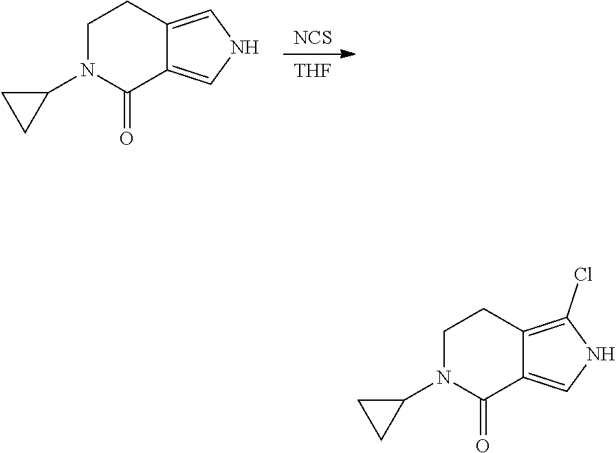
[NCS].[THF].C1N(C2CC2)C(=O)C2=CNC=C2C1.C1N(C2CC2)C(=O)C2=CNC(Cl)=C2C1
